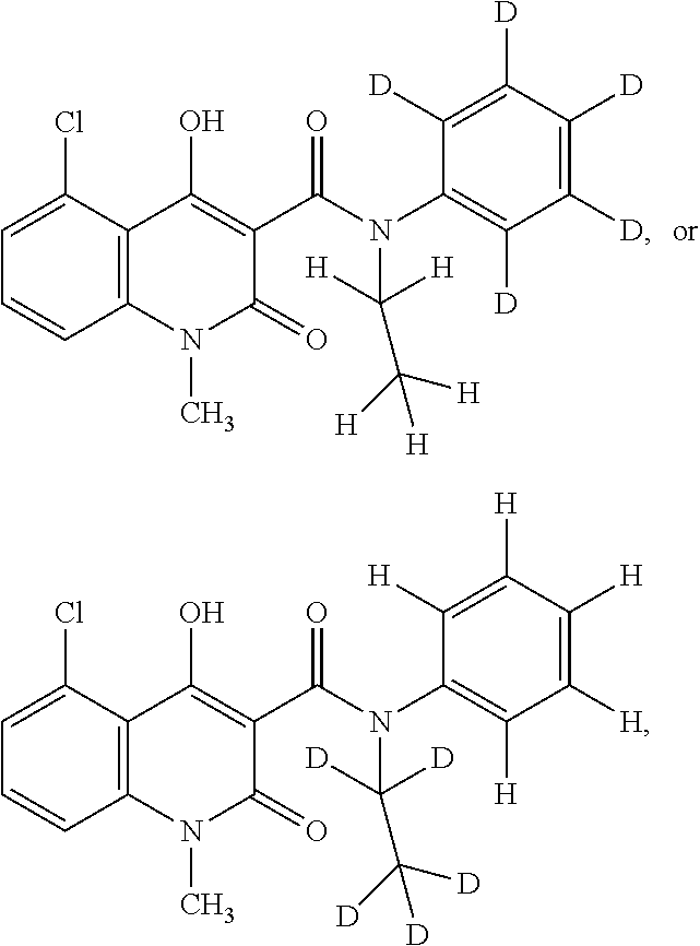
C12=C(C(Cl)=CC=C1)C(O)=C(C(=O)N(C1=C([D])C([D])=C([D])C([D])=C1[D])C([H])([H])C([H])([H])[H])C(=O)N2C.C12=C(C(Cl)=CC=C1)C(O)=C(C(=O)N(C1=C([H])C([H])=C([H])C([H])=C1[H])C([D])([D])C([D])([D])[D])C(=O)N2C
